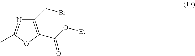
C1(CBr)=C(C(O[Et])=O)OC(C)=N1
